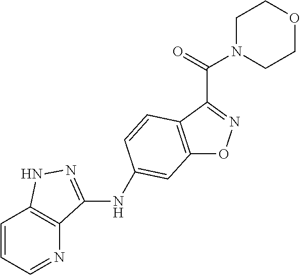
C12=C(C(C(=O)N3CCOCC3)=NO1)C=CC(NC1=NNC3=C1N=CC=C3)=C2
